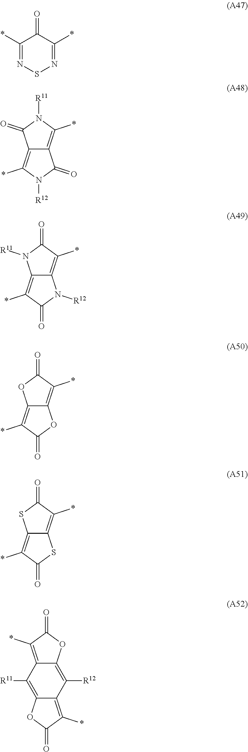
C1(*)=NSN=C(*)C1=O.C12=C(*)N([R12])C(=O)C1=C(*)N([R11])C2=O.C12=C(*)C(=O)N([R12])C1=C(*)C(=O)N2[R11].C12=C(*)C(=O)OC1=C(*)C(=O)O2.C12=C(*)C(=O)SC1=C(*)C(=O)S2.C12=C([R11])C3=C(*)C(=O)OC3=C([R12])C1=C(*)C(=O)O2
